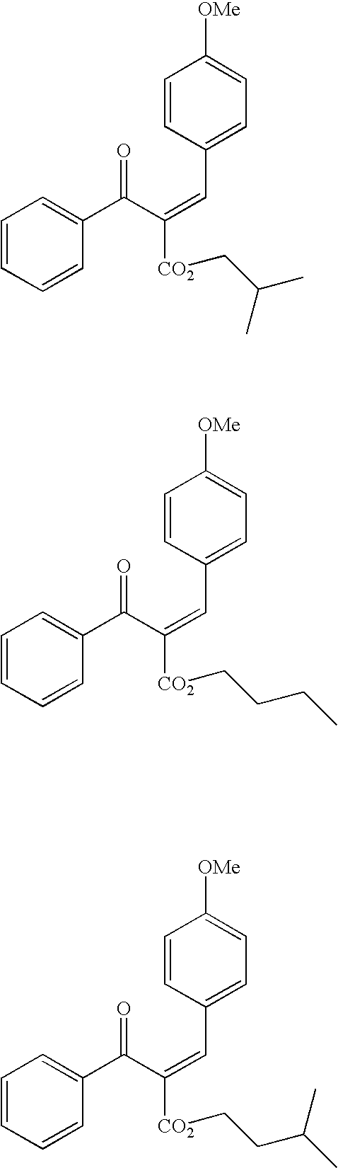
C1=CC=CC(C(C(=CC2=CC=C([OMe])C=C2)[CO2]CC(C)C)=O)=C1.C1=CC=CC(C(C(=CC2=CC=C([OMe])C=C2)[CO2]CCCC)=O)=C1.C1=CC=CC(C(C(=CC2=CC=C([OMe])C=C2)[CO2]CCC(C)C)=O)=C1
